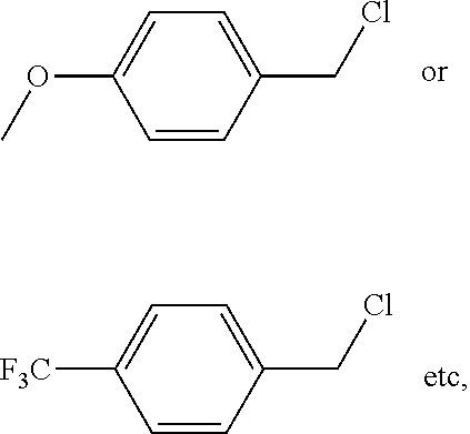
C1(OC)=CC=C(CCl)C=C1.C1([F3C])=CC=C(CCl)C=C1
